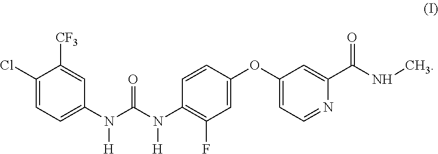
C1(Cl)=CC=C(N(C(N([H])C2=C(F)C=C(OC3=CC=NC(C(NC)=O)=C3)C=C2)=O)[H])C=C1[CF3]
